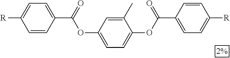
C1(C)=CC(OC(=O)C2=CC=C([R])C=C2)=CC=C1OC(C1=CC=C([R])C=C1)=O
